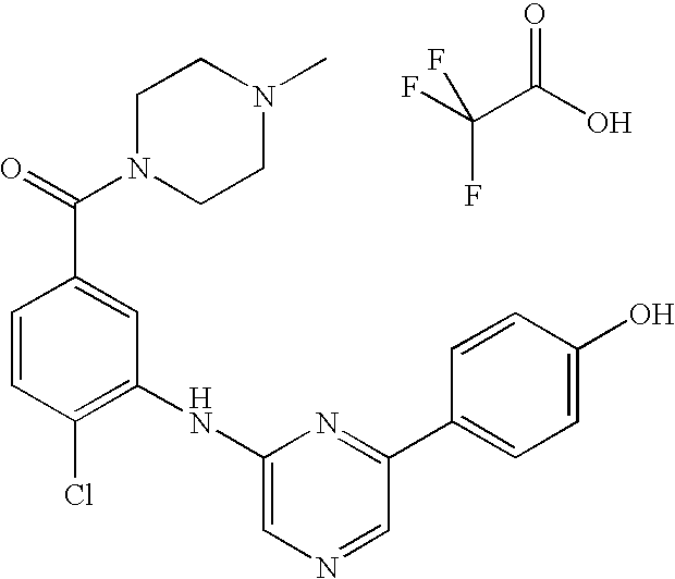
C1=CC(Cl)=C(NC2=CN=CC(C3=CC=C(O)C=C3)=N2)C=C1C(=O)N1CCN(C)CC1.FC(C(O)=O)(F)F
